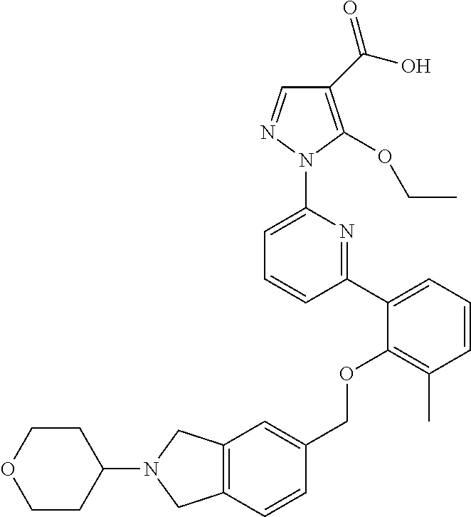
C1(C(O)=O)=C(OCC)N(C2=CC=CC(C3=CC=CC(C)=C3OCC3=CC4=C(C=C3)CN(C3CCOCC3)C4)=N2)N=C1
